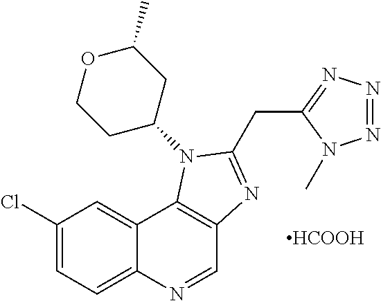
C1(Cl)=CC=C2C(=C1)C1=C(C=N2)N=C(CC2=NN=NN2C)N1C1CC(C)OCC1.[HCOOH]
